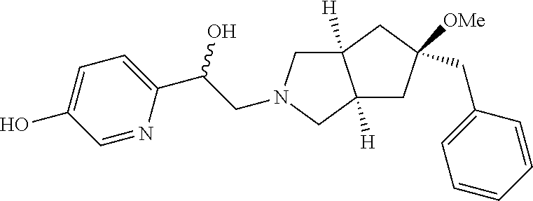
C(C(C1=CC=C(O)C=N1)O)N1CC2([H])C([H])(C1)CC(CC1=CC=CC=C1)([OMe])C2
